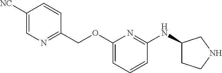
C1([NC])=CN=C(COC2=CC=CC(NC3CCNC3)=N2)C=C1
